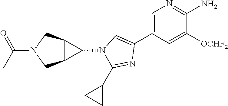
C1=C(C2=CN(C3C4C3CN(C(C)=O)C4)C(C3CC3)=N2)C=C([OCHF2])C(N)=N1
